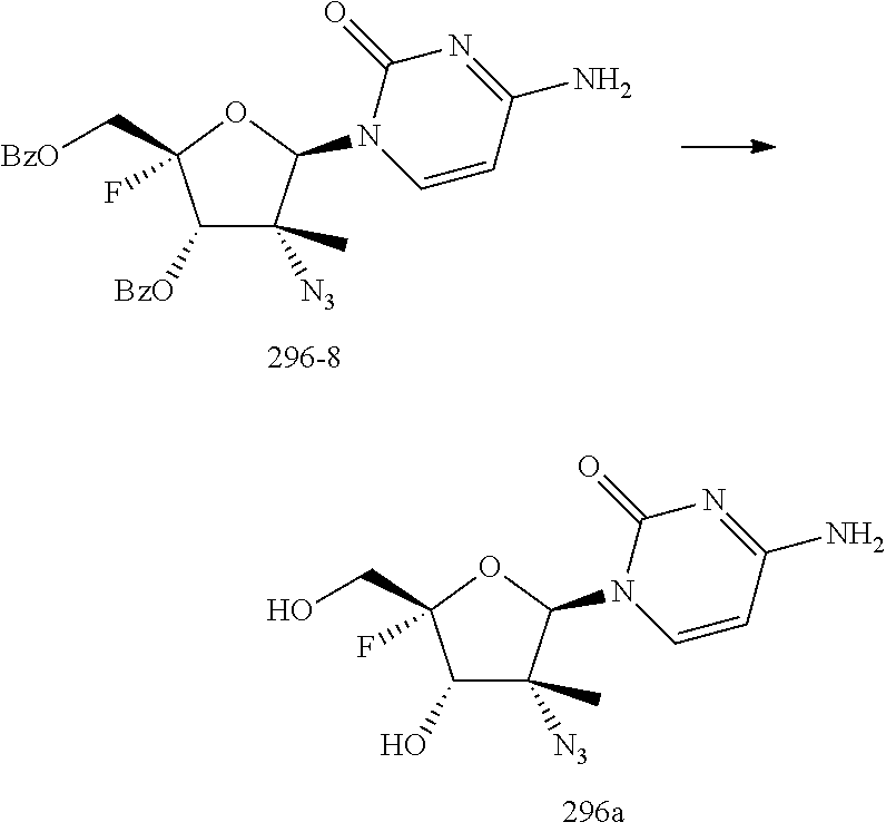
C1([BzO])C(C)([N3])C(N2C=CC(N)=NC2=O)OC1(F)C[BzO].C1(O)C(C)([N3])C(N2C=CC(N)=NC2=O)OC1(F)CO
